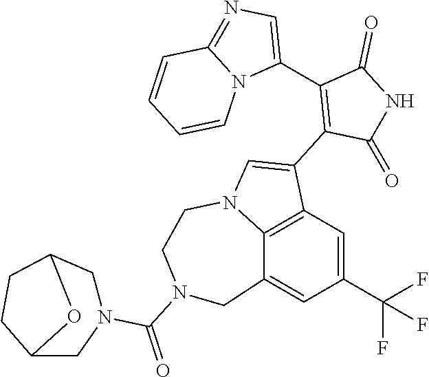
C12=C3C=C(C(F)(F)F)C=C1CN(C(=O)N1CC4CCC(C1)O4)CCN2C=C3C1=C(C2=CN=C3N2C=CC=C3)C(=O)NC1=O
